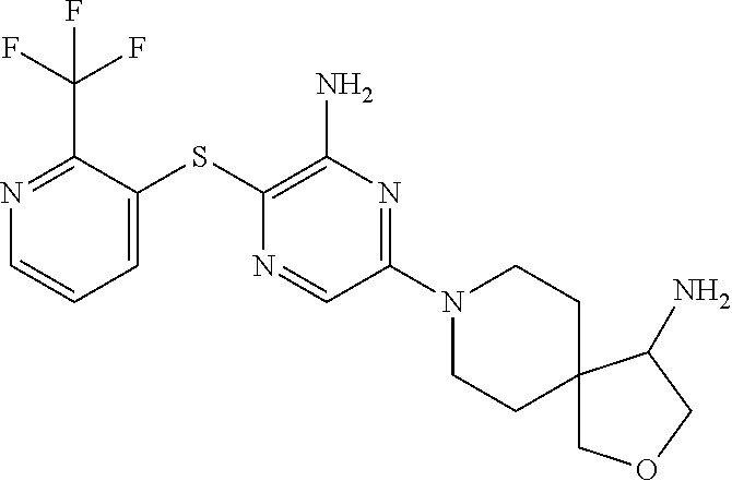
N1=C(C(F)(F)F)C(SC2=C(N)N=C(N3CCC4(CC3)COCC4N)C=N2)=CC=C1
